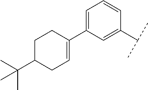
C1=C(C(C)C)C=CC=C1C1=CCC(C(C)(C)C)CC1
